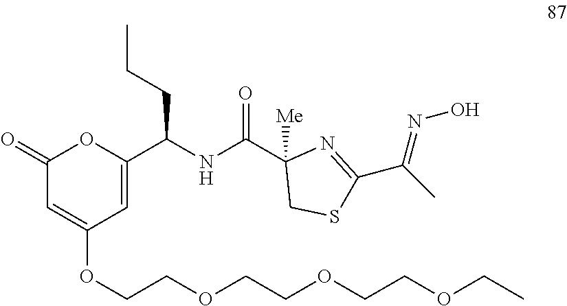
C1(=O)C=C(OCCOCCOCCOCC)C=C(C(NC(C2([Me])CSC(C(C)=NO)=N2)=O)CCC)O1
